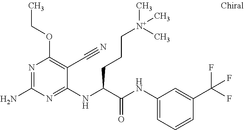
C1(NC(C(NC2=CC=CC(C(F)(F)F)=C2)=O)CCC[N+](C)(C)C)=NC(N)=NC(OCC)=C1C#N
